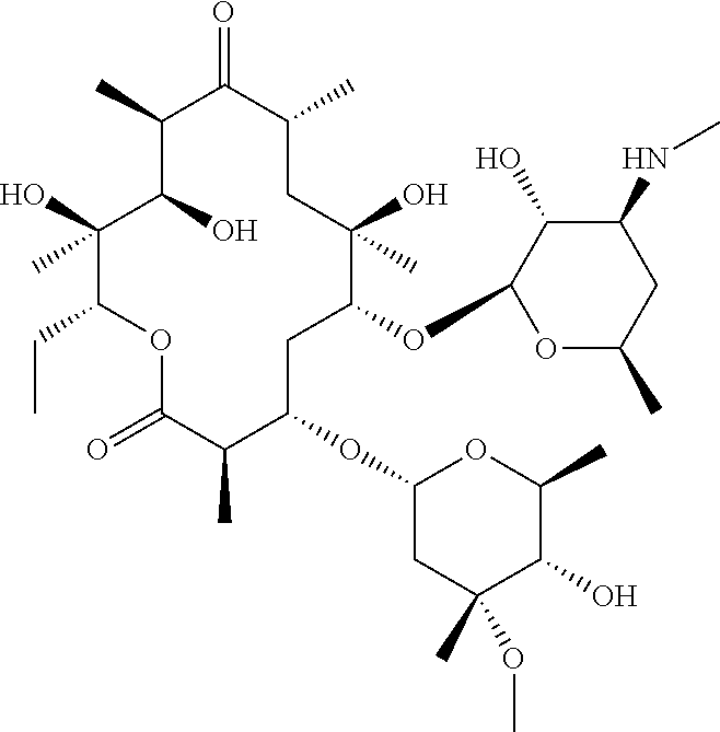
C1(C)C(O)C(O)(C)C(CC)OC(=O)C(C)C(OC2CC(OC)(C)C(O)C(C)O2)CC(OC2OC(C)CC(NC)C2O)C(O)(C)CC(C)C1=O
